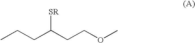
CCCC(CCOC)[SR]
